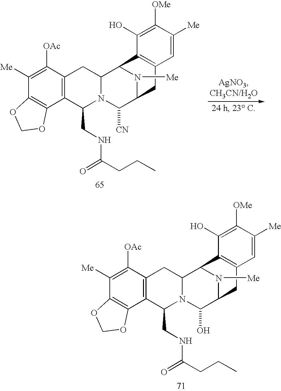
C1([OAc])=C([Me])C2=C(C3=C1CC1N(C3CNC(=O)CCC)C([CN])C3N([Me])C1C1=C(C=C([Me])C([OMe])=C1O)C3)OCO2.C1([OAc])=C([Me])C2=C(C3=C1CC1N(C3CNC(=O)CCC)C(O)C3N([Me])C1C1=C(C=C([Me])C([OMe])=C1O)C3)OCO2
